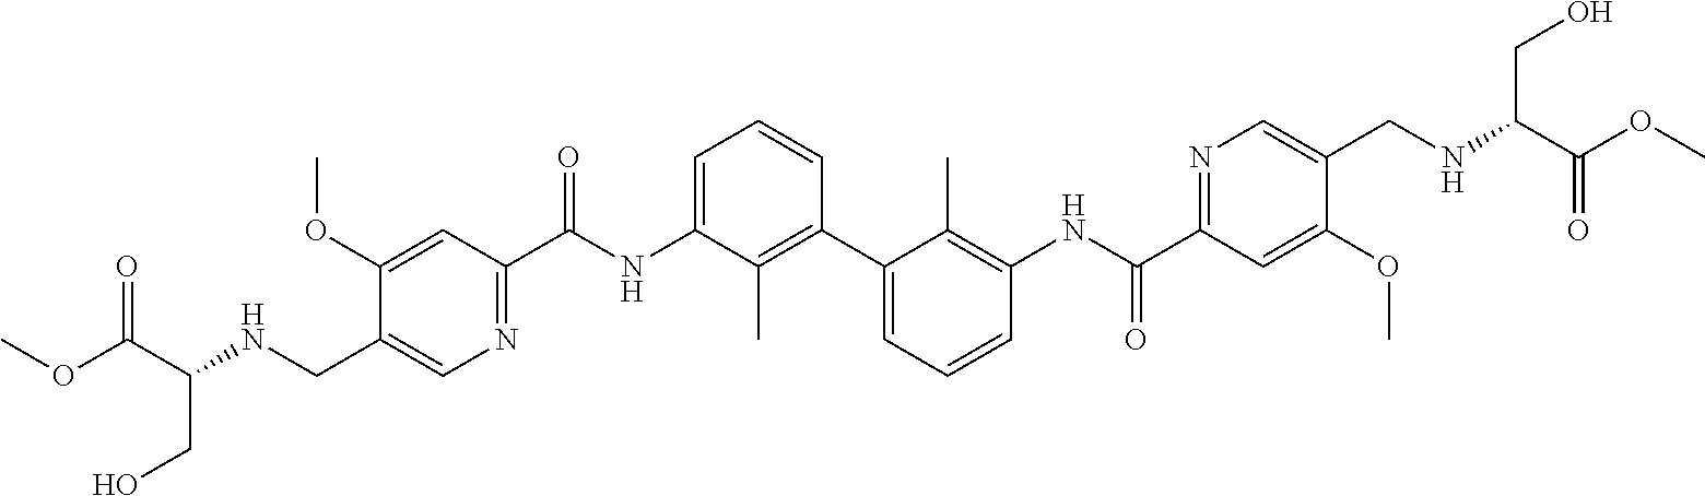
C1(OC)=CC(C(NC2=CC=CC(C3=CC=CC(NC(C4=NC=C(CNC(C(OC)=O)CO)C(OC)=C4)=O)=C3C)=C2C)=O)=NC=C1CNC(C(OC)=O)CO
